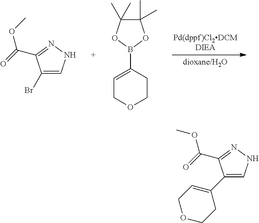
C1(C)(C)C(C)(C)OB(C2=CCOCC2)O1.C1(Br)=CNN=C1C(=O)OC.C1(C2=CCOCC2)=CNN=C1C(=O)OC
